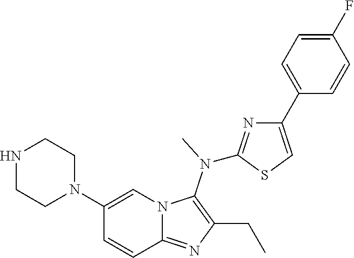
N1(C2=CN3C(=NC(CC)=C3N(C)C3=NC(C4=CC=C(F)C=C4)=CS3)C=C2)CCNCC1
